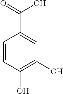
C1=CC(O)=C(O)C=C1C(=O)O
